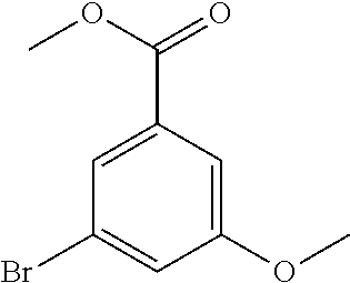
C1(OC)=CC(C(OC)=O)=CC(Br)=C1
